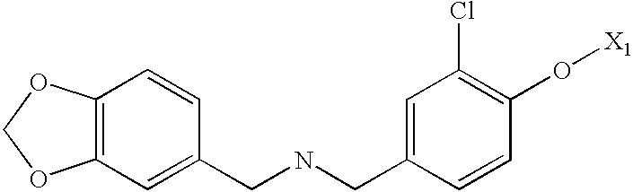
C(NCC1=CC(Cl)=C(O[X1])C=C1)C1=CC2=C(C=C1)OCO2
